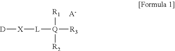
[Q]([R3])([L][X][D])([R1])[R2].[A-]
